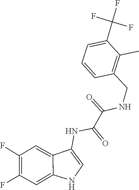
C(C1=C(C)C(C(F)(F)F)=CC=C1)NC(C(NC1=CNC2=CC(F)=C(F)C=C21)=O)=O
